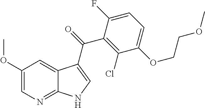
C12=CC(OC)=CN=C1NC=C2C(=O)C1=C(Cl)C(OCCOC)=CC=C1F
